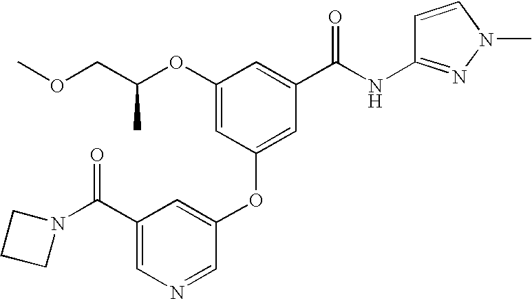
C1=C(C(N2CCC2)=O)C=C(OC2=CC(C(NC3=NN(C)C=C3)=O)=CC(OC(COC)C)=C2)C=N1
